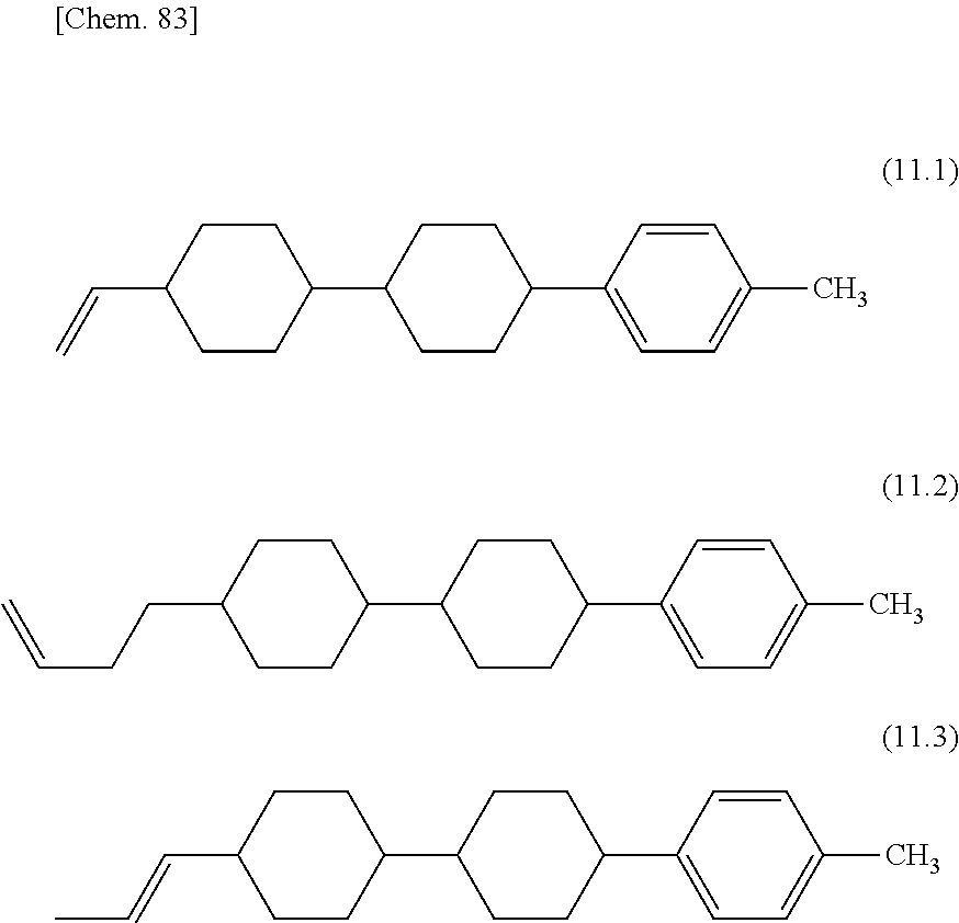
C1=CC(C)=CC=C1C1CCC(C2CCC(C=C)CC2)CC1.C1=CC(C)=CC=C1C1CCC(C2CCC(CCC=C)CC2)CC1.C1=CC(C)=CC=C1C1CCC(C2CCC(C=CC)CC2)CC1
